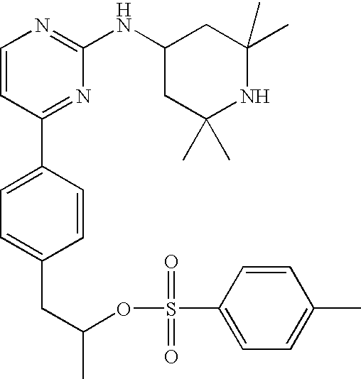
C1(C2=CC=C(CC(OS(=O)(=O)C3=CC=C(C)C=C3)C)C=C2)=NC(NC2CC(C)(C)NC(C)(C)C2)=NC=C1
